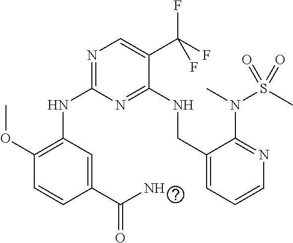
N(C1=NC=C(C(F)(F)F)C(NCC2=CC=CN=C2N(S(=O)(C)=O)C)=N1)C1=C(OC)C=CC(C(N)=O)=C1
